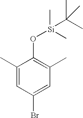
C1(C)=CC(Br)=CC(C)=C1O[Si](C(C)(C)C)(C)C
